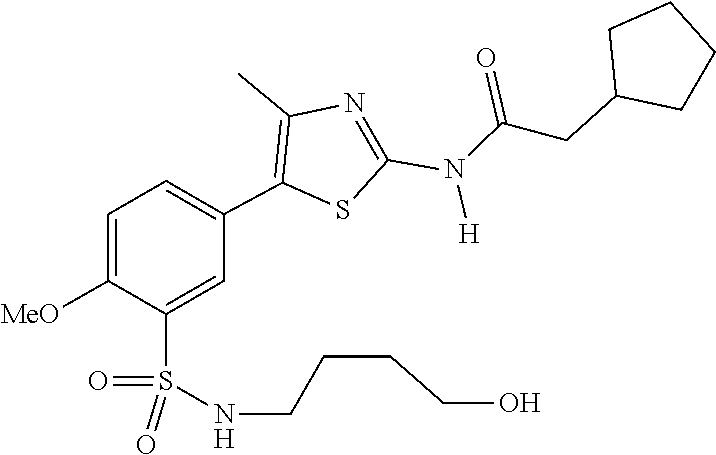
C(CC1CCCC1)(N(C1=NC(C)=C(C2=CC=C([MeO])C(S(=O)(NCCCCO)=O)=C2)S1)[H])=O
